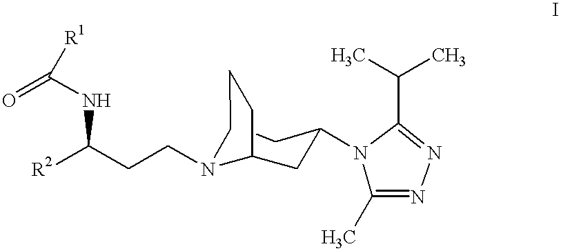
[R2]C(CCN1CCCC1CC(CC)N1C(C)=NN=C1C(C)C)NC(=O)[R1]
